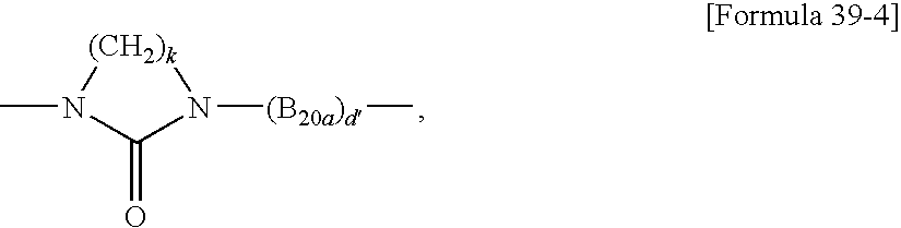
[(CH2)k]1N(C)C(=O)N1[(B20a)d]C
